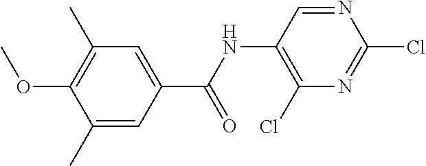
C1(C)=C(OC)C(C)=CC(C(NC2=C(Cl)N=C(Cl)N=C2)=O)=C1
